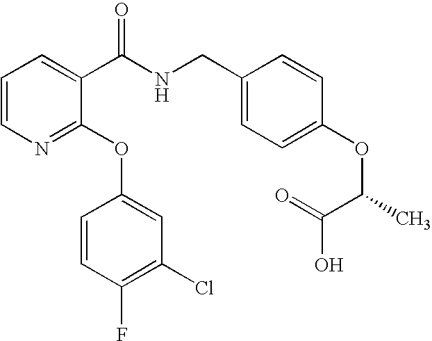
C1=CN=C(OC2=CC(Cl)=C(F)C=C2)C(C(NCC2=CC=C(OC(C(O)=O)C)C=C2)=O)=C1
